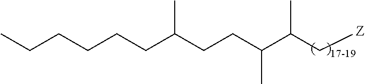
C(CCC(CCC(C(C[Z])C)C)C)CCC
